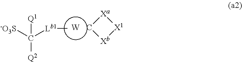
[-O3S]C([Q2])([Lb1]C)[Q1].[W].C1[Xa][X1][Xb]1
